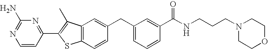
C1=CC(C2=C(C)C3=C(S2)C=CC(CC2=CC=CC(C(NCCCN4CCOCC4)=O)=C2)=C3)=NC(N)=N1
